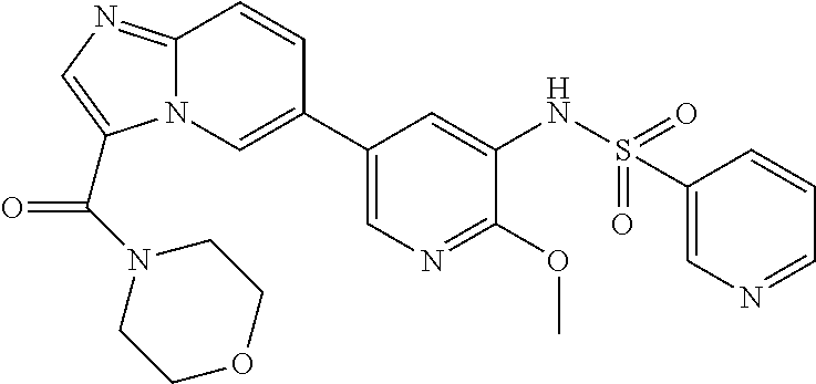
C1(C2=CN3C(=NC=C3C(N3CCOCC3)=O)C=C2)=CN=C(OC)C(NS(=O)(=O)C2=CN=CC=C2)=C1
